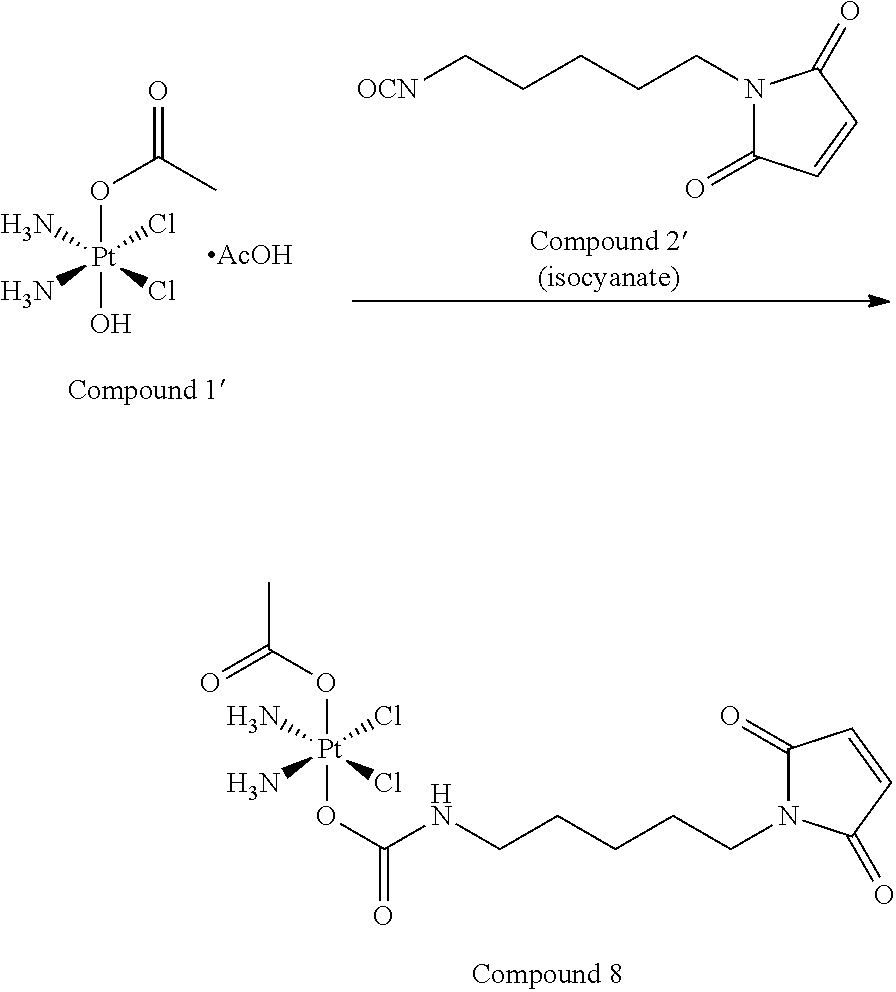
[Pt](Cl)(N)(N)(Cl)(OC(=O)C)O.[AcOH].[OCN]CCCCCN1C(=O)C=CC1=O.[Pt](Cl)(N)(N)(Cl)(OC(C)=O)OC(NCCCCCN1C(=O)C=CC1=O)=O
